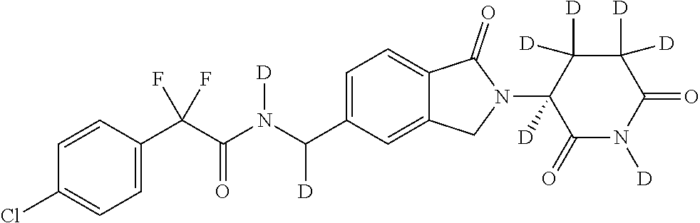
C1=CC(C(C(N(C(C2=CC=C3C(=C2)CN(C2([D])C(=O)N([D])C(=O)C([D])([D])C2([D])[D])C3=O)[D])[D])=O)(F)F)=CC=C1Cl
